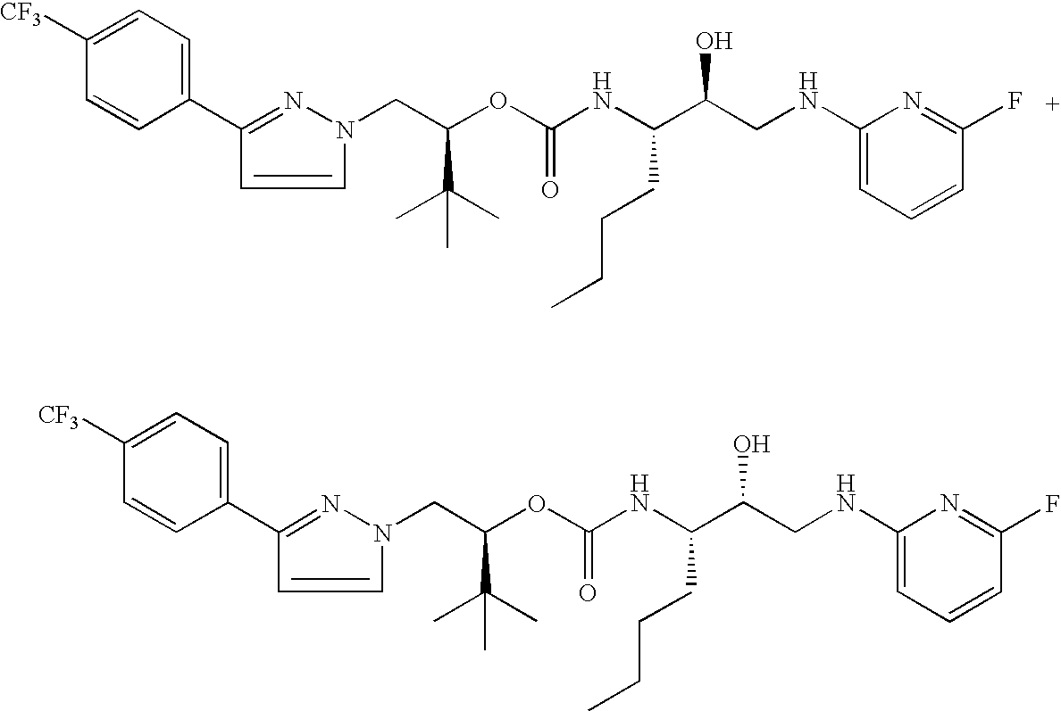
C(OC(NC(C(CNC1=CC=CC(F)=N1)O)CCCC)=O)(CN1N=C(C2=CC=C([CF3])C=C2)C=C1)C(C)(C)C.C(OC(NC(C(CNC1=CC=CC(F)=N1)O)CCCC)=O)(CN1N=C(C2=CC=C([CF3])C=C2)C=C1)C(C)(C)C
